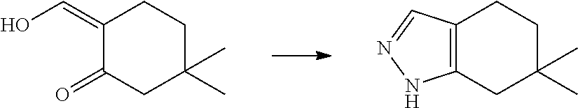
C12=C(CC(C)(C)CC1)NN=C2.C1(=CO)C(=O)CC(C)(C)CC1
